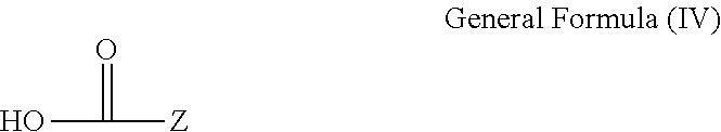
OC([Z])=O
